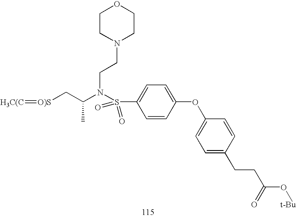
[O)S](CC(N(S(C1=CC=C(OC2=CC=C(CCC(O[t-Bu])=O)C=C2)C=C1)(=O)=O)CCN1CCOCC1)C)=[H3C(C]
